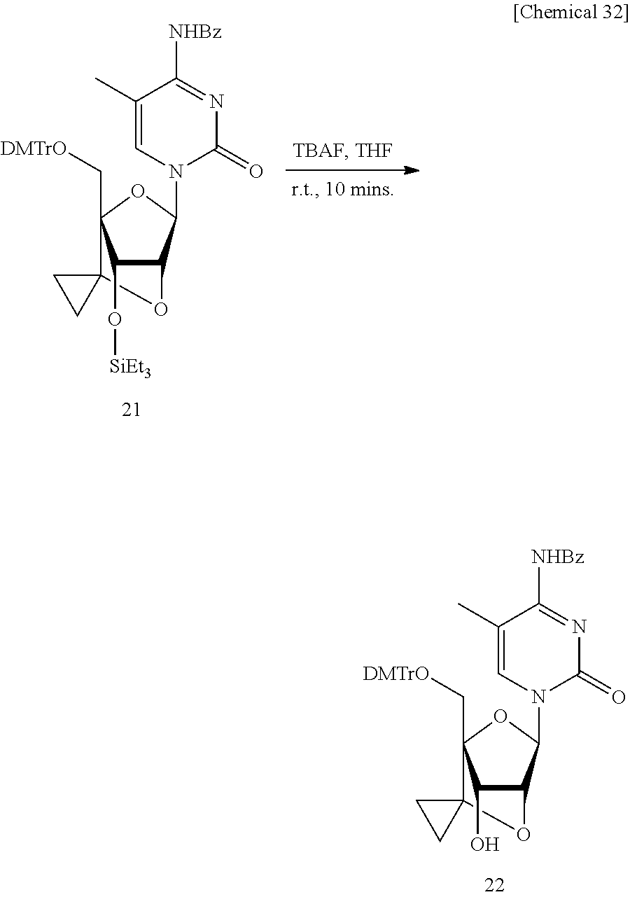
C12(C3(C[DMTrO])C(O[SiEt3])C(C(N4C(=O)N=C([NHBz])C(C)=C4)O3)O1)CC2.C12(C3(C[DMTrO])C(O)C(C(N4C(=O)N=C([NHBz])C(C)=C4)O3)O1)CC2
